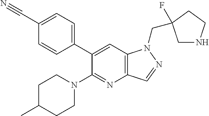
C1(C#N)=CC=C(C2=CC3=C(N=C2N2CCC(C)CC2)C=NN3CC2(F)CNCC2)C=C1
